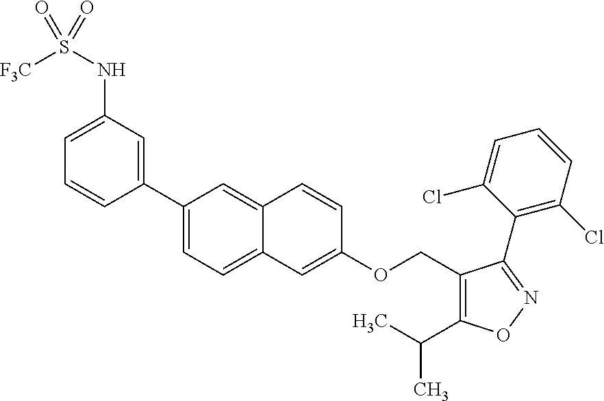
C1(C2=CC=C3C(=C2)C=CC(OCC2=C(C(C)C)ON=C2C2=C(Cl)C=CC=C2Cl)=C3)=CC(NS(=O)([F3C])=O)=CC=C1
